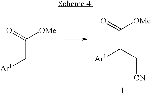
O=C([OMe])C[Ar1].C([Ar1])(C[CN])C(=O)[OMe]
